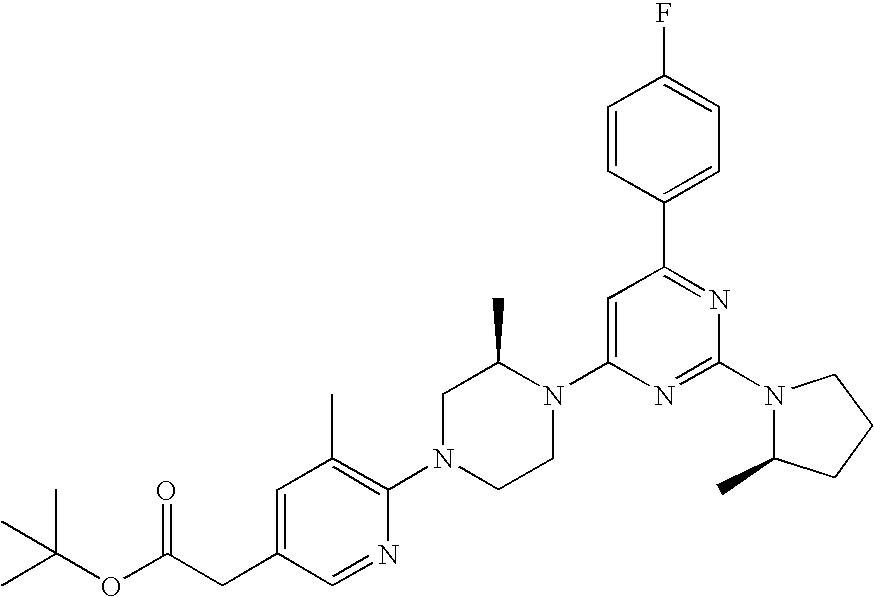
C1=C(N2C(C)CN(C3=C(C)C=C(CC(=O)OC(C)(C)C)C=N3)CC2)N=C(N2C(C)CCC2)N=C1C1=CC=C(F)C=C1
